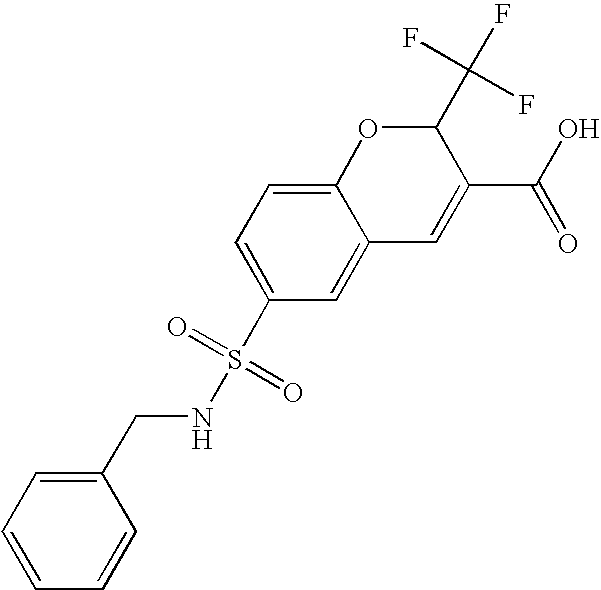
C1=CC=CC(CNS(=O)(=O)C2=CC=C3C(=C2)C=C(C(O)=O)C(C(F)(F)F)O3)=C1
